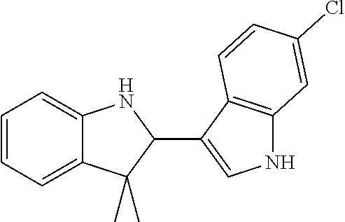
C1=CC=C2C(=C1)NC(C1=CNC3=C1C=CC(Cl)=C3)C2(C)C
